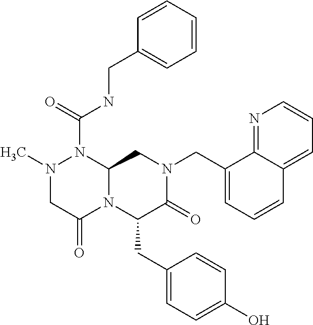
CN1CC(=O)N2C(N1C(NCC1=CC=CC=C1)=O)CN(CC1=CC=CC3=CC=CN=C13)C(=O)C2CC1=CC=C(O)C=C1
